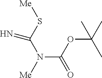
N(C(OC(C)(C)C)=O)([Me])C(S[Me])=N
